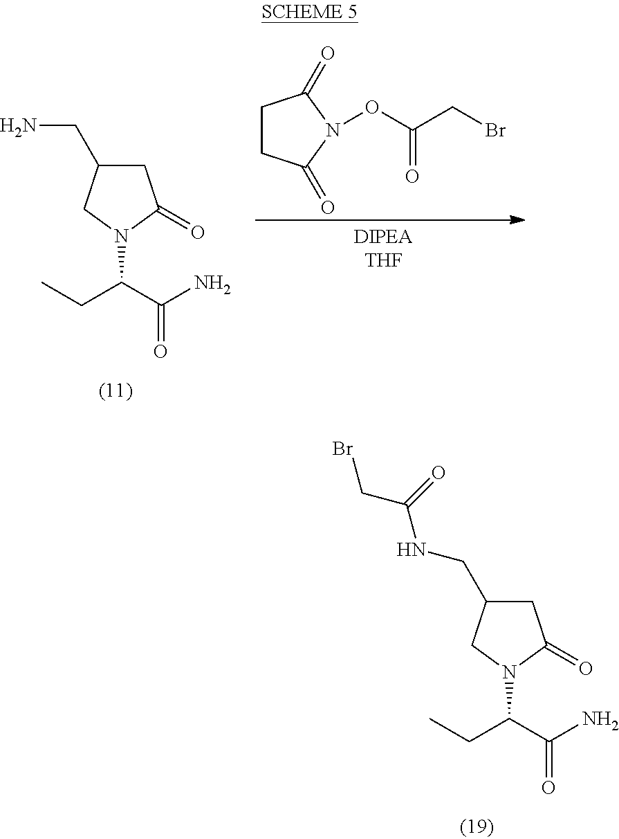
C1C(CN)CN(C(CC)C(N)=O)C1=O.C1CC(=O)N(OC(CBr)=O)C1=O.C1C(CNC(CBr)=O)CN(C(CC)C(N)=O)C1=O
